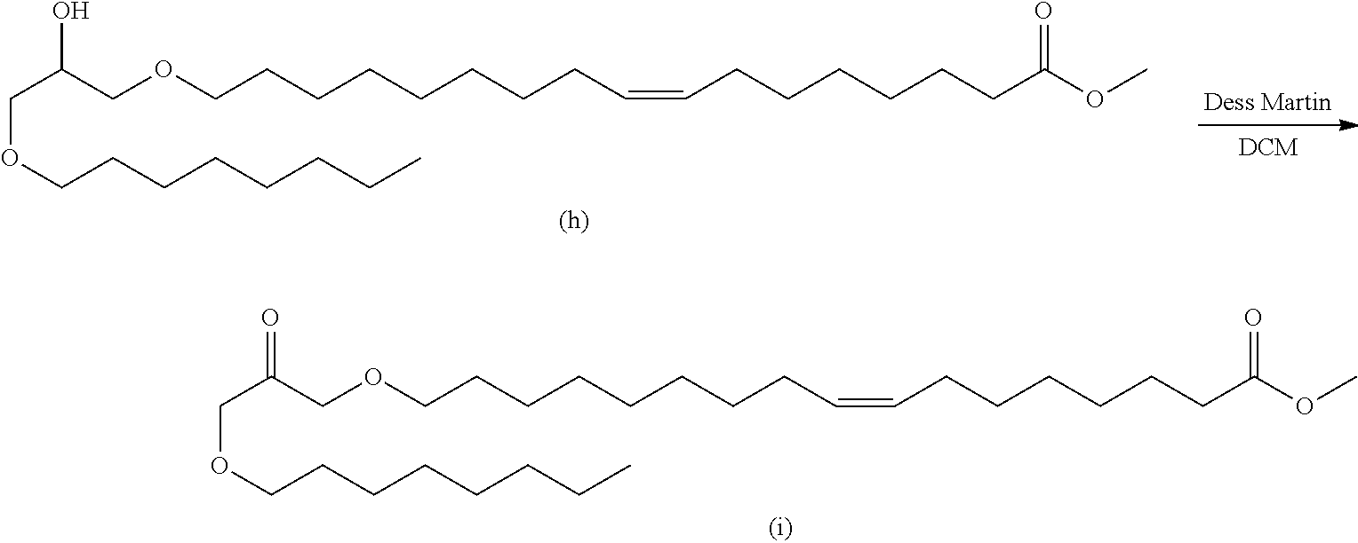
O(CCCCCCCCC=CCCCCCCC(OC)=O)CC(COCCCCCCCC)=O.O(CCCCCCCCC=CCCCCCCC(OC)=O)CC(COCCCCCCCC)O
